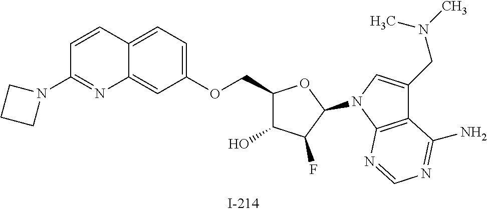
C1(COC2=CC=C3C(=C2)N=C(N2CCC2)C=C3)C(O)C(F)C(N2C=C(CN(C)C)C3=C2N=CN=C3N)O1
